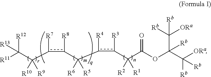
C(C(c(c(C(c(c(C(C(OC(C([Rb])([ORa])[Rb])(C([ORa])([Rb])[Rb])[Rb])=O)([R2])[R1])[R3])[R4])([R6])[R5])[R8])[R7])([R10])[R9])([R11])([R12])[R13]
